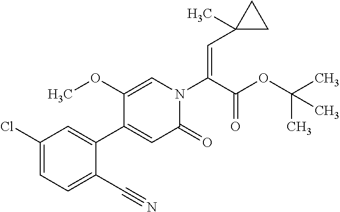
C(=C(N1C=C(OC)C(C2=CC(Cl)=CC=C2C#N)=CC1=O)C(OC(C)(C)C)=O)C1(C)CC1
